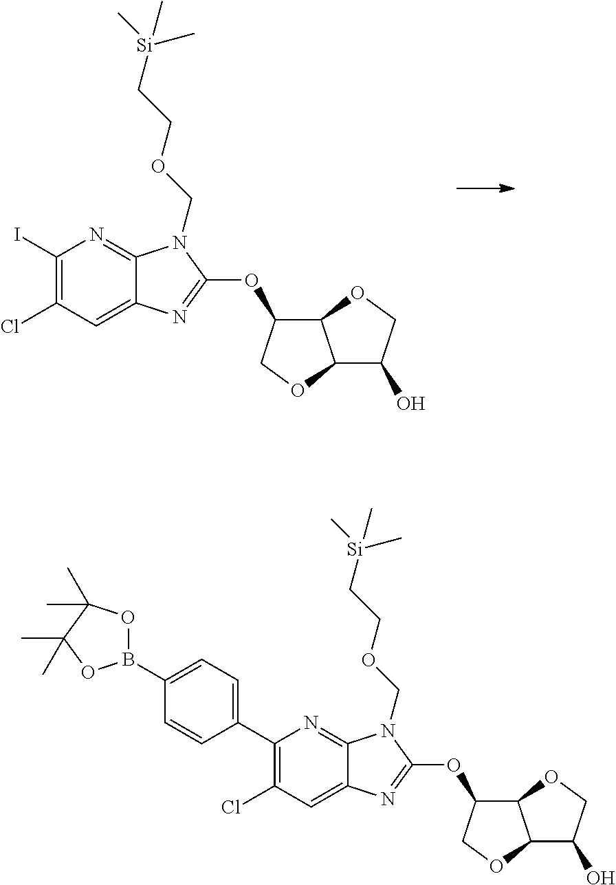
C1(I)=C(Cl)C=C2C(=N1)N(COCC[Si](C)(C)C)C(OC1C3C(OC1)C(O)CO3)=N2.C1(C2=CC=C(B3OC(C)(C)C(C)(C)O3)C=C2)=C(Cl)C=C2C(=N1)N(COCC[Si](C)(C)C)C(OC1C3C(OC1)C(O)CO3)=N2
